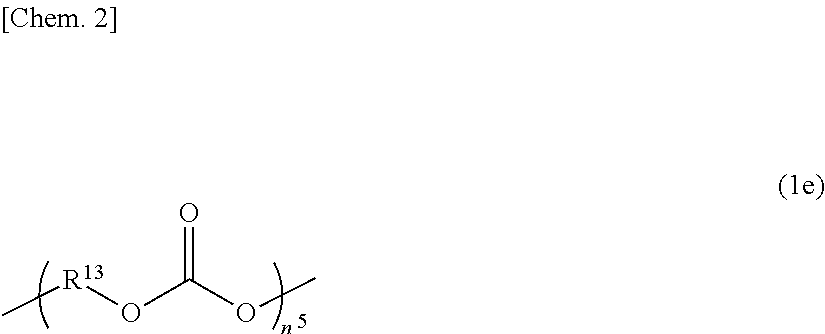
C[R13]OC(OC)=O
